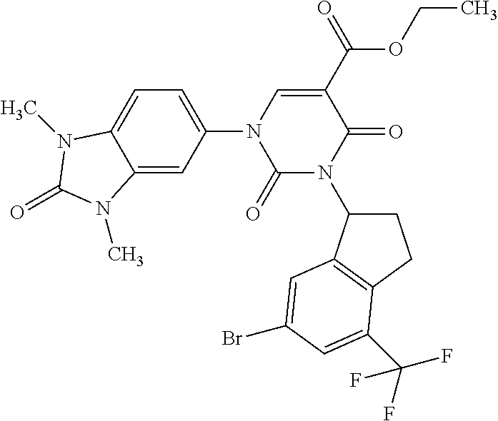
C1(=O)N(C2CCC3=C2C=C(Br)C=C3C(F)(F)F)C(=O)C(C(OCC)=O)=CN1C1=CC=C2C(=C1)N(C)C(=O)N2C
